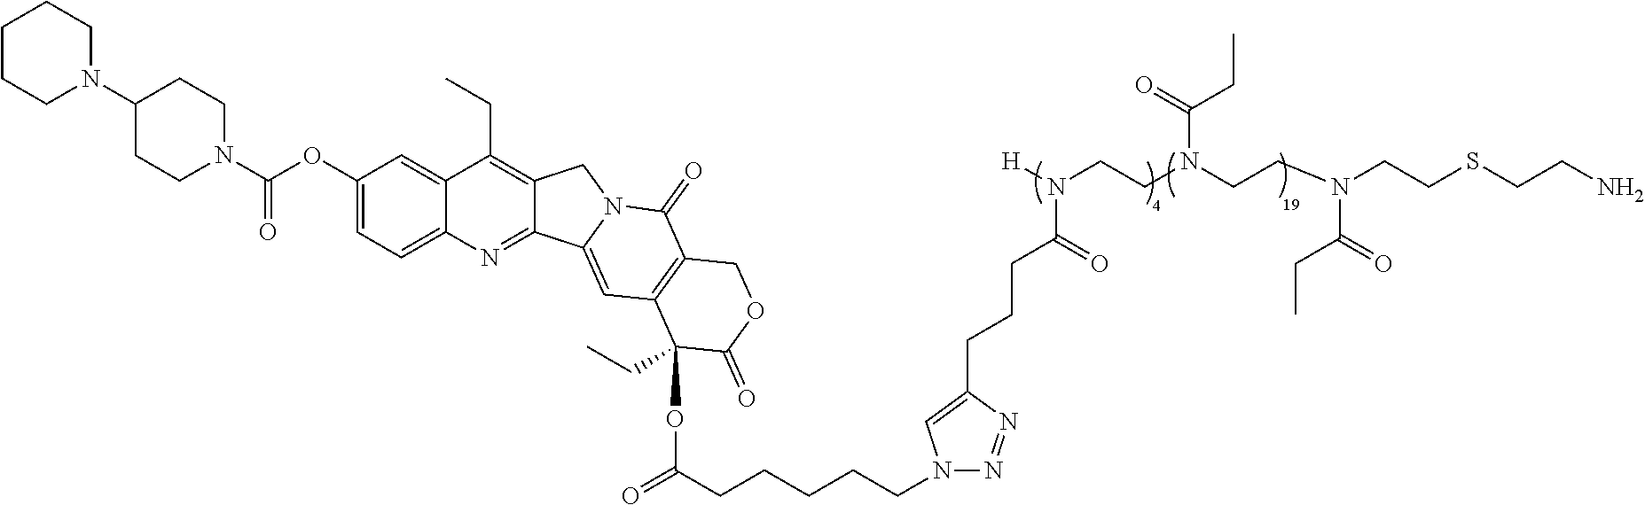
C1(CCCC(N([H])CCN(CCN(CCSCCN)C(=O)CC)C(=O)CC)=O)=CN(CCCCCC(=O)OC2(CC)C3=C(C(=O)N4C(=C3)C3=NC5=CC=C(OC(N6CCC(N7CCCCC7)CC6)=O)C=C5C(CC)=C3C4)COC2=O)N=N1
